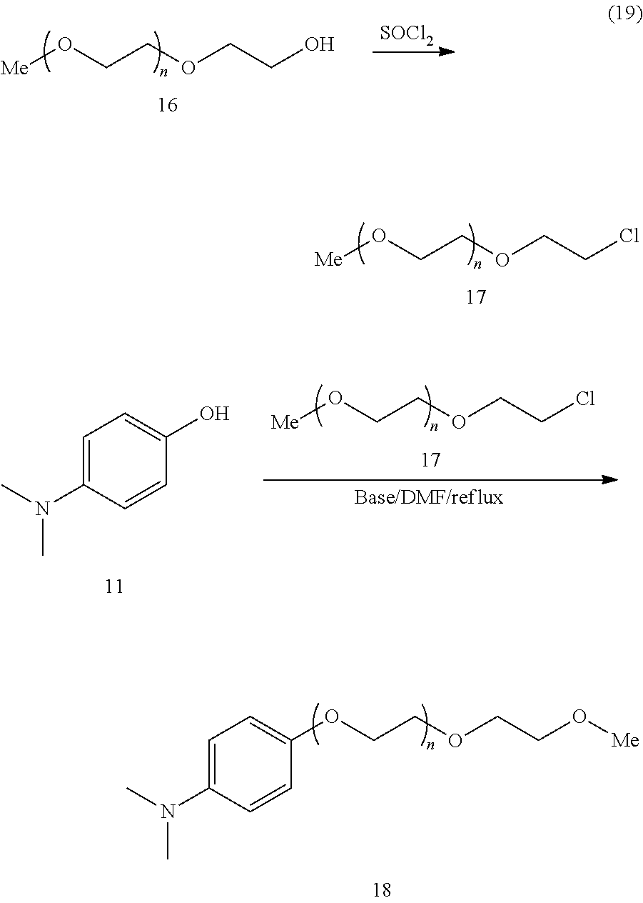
[SOCl2].O(CCOCCO)[Me].O(CCOCCCl)[Me].C1=C(N(C)C)C=CC(O)=C1.O(CCOCCCl)[Me].C1=C(N(C)C)C=CC(OCCOCCO[Me])=C1
